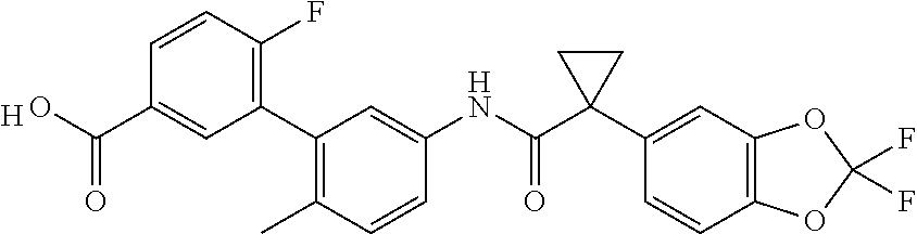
C1=CC(C)=C(C2=C(F)C=CC(C(O)=O)=C2)C=C1NC(C1(C2=CC3=C(C=C2)OC(F)(F)O3)CC1)=O.[H]
